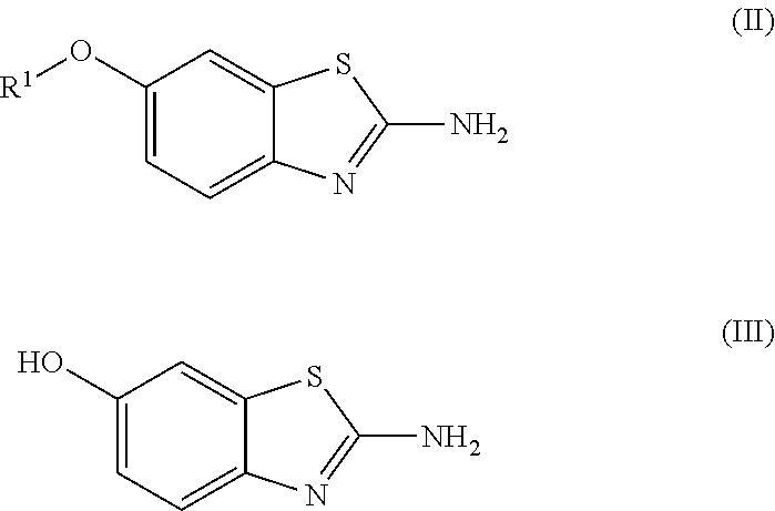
C1(O[R1])=CC=C2C(=C1)SC(N)=N2.C1(O)=CC=C2C(=C1)SC(N)=N2
